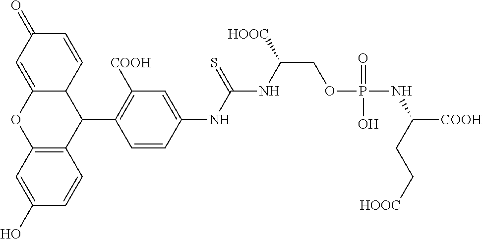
C1(O)=CC2=C(C=C1)C(C1=C([COOH])C=C(NC(NC(COP(NC([COOH])CC[HOOC])(=O)O)[HOOC])=S)C=C1)C1C(=CC(=O)C=C1)O2
